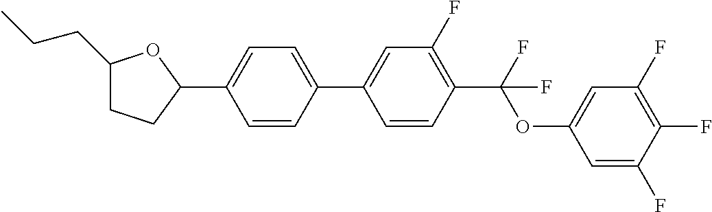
C1(CCC)CCC(C2=CC=C(C3=CC(F)=C(C(OC4=CC(F)=C(F)C(F)=C4)(F)F)C=C3)C=C2)O1
